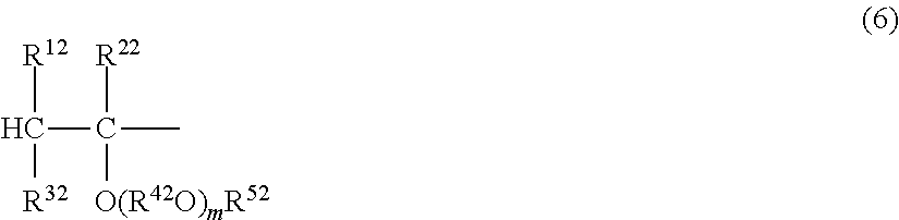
C(C(C)([R22])[O(R42O)mR52])([R12])[R32]
